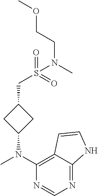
CN(C1=C2C(=NC=N1)NC=C2)C1CC(CS(N(CCOC)C)(=O)=O)C1
